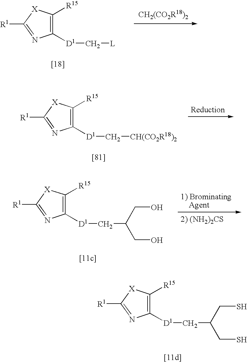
C1([D1]CC(CS)CS)=C([R15])[X]C([R1])=N1.C1([D1]C[L])=C([R15])[X]C([R1])=N1.[CH2(CO2R18)2].C1([D1]C[CH(CO2R18)2])=C([R15])[X]C([R1])=N1.C1([D1]CC(CO)CO)=C([R15])[X]C([R1])=N1
